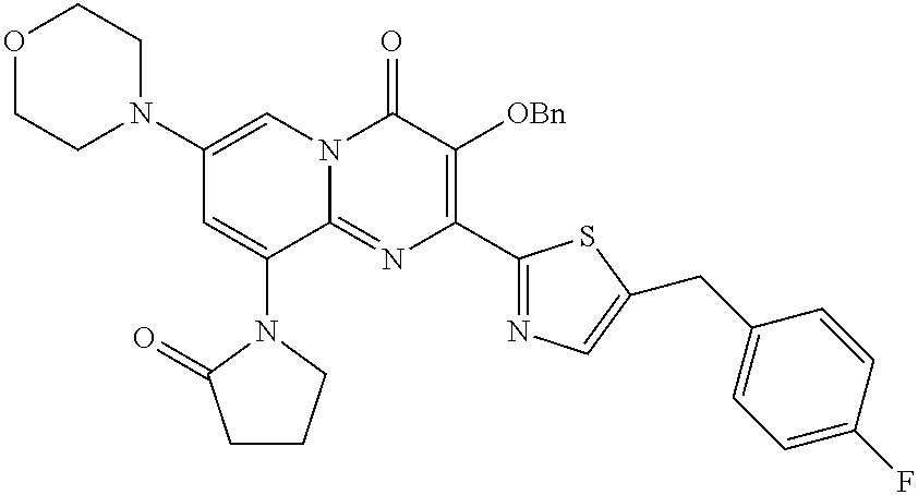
O1CCN(C2=CN3C(=NC(C4=NC=C(CC5=CC=C(F)C=C5)S4)=C([OBn])C3=O)C(N3CCCC3=O)=C2)CC1
